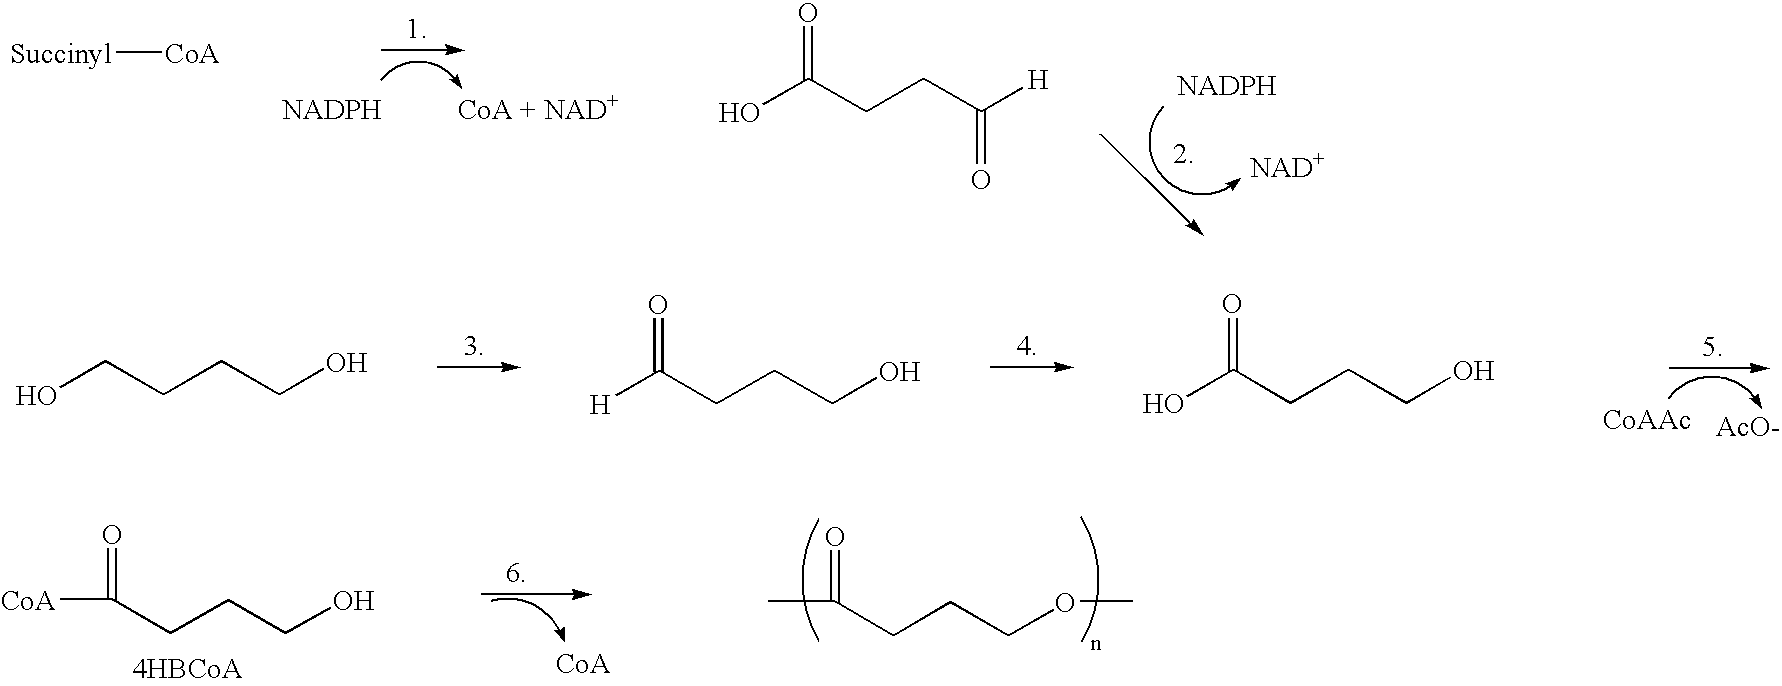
[Succinyl][CoA].OC(CCC([H])=O)=O.OCCCCO.[H]C(CCCO)=O.OC(CCCO)=O.[CoAAc].[AcO-].[CoA]C(CCCO)=O.[4HBCoA].CC(CCCOC)=O
